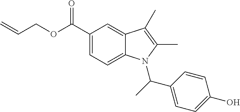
C1(C(OCC=C)=O)=CC=C2C(=C1)C(C)=C(C)N2C(C)C1=CC=C(O)C=C1
